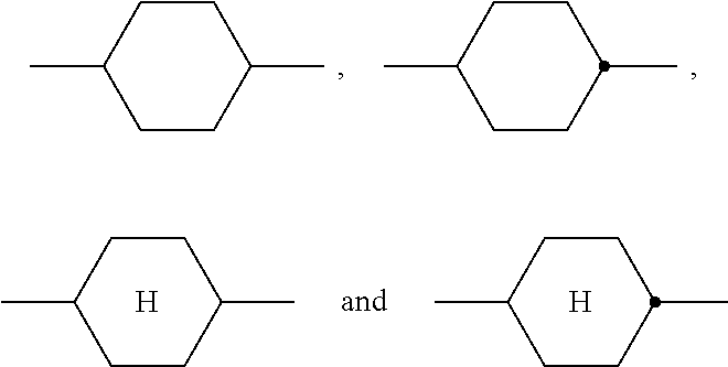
C1CC(C)CCC1C.[H].C1CC(C)CCC1C.[H].C1CC(C)CCC1C.C1CC(C)CCC1C
